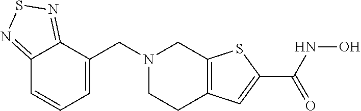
N1(CC2=CC=CC3=NSN=C23)CCC2=C(C1)SC(C(=O)NO)=C2
